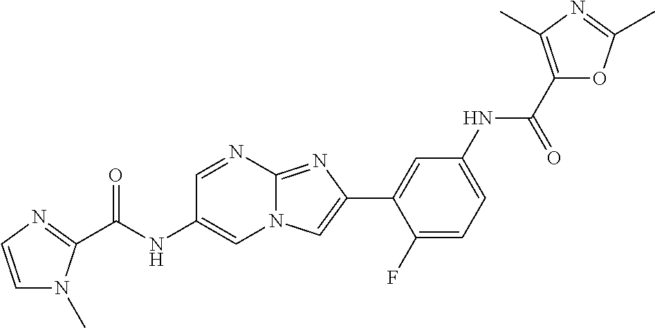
C1=NC2=NC(C3=CC(NC(C4=C(C)N=C(C)O4)=O)=CC=C3F)=CN2C=C1NC(=O)C1=NC=CN1C
